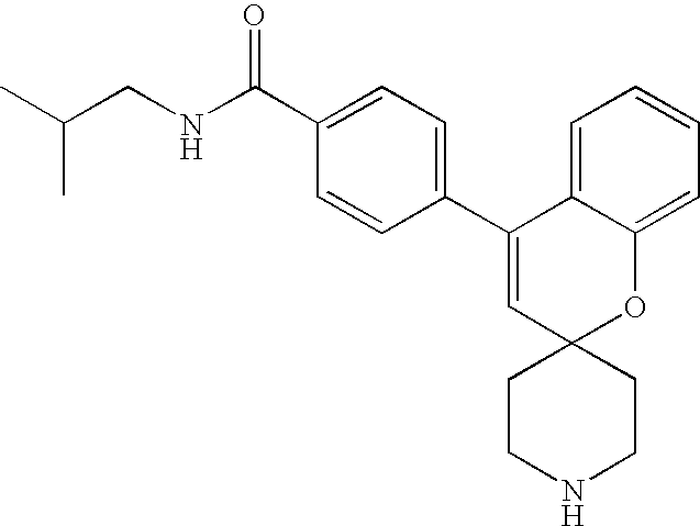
C(C1=CC=C(C2=CC3(OC4=CC=CC=C24)CCNCC3)C=C1)(NCC(C)C)=O
